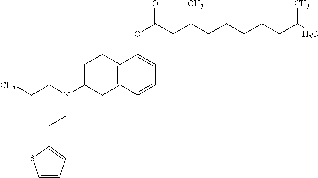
C1C2=C(CC(N(CCC)CCC3=CC=CS3)C1)C=CC=C2OC(CC(CCCCCC(C)C)C)=O
